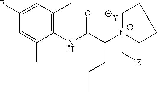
[Y].C1=C(C)C(NC(C([N+]2(C[Z])CCCC2)CCC)=O)=C(C)C=C1F
